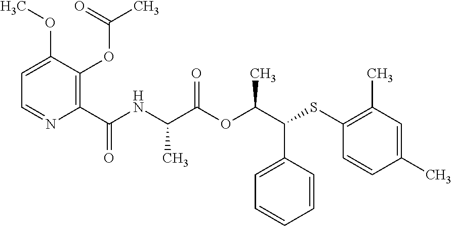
C1(C(=O)NC(C(OC(C(SC2=C(C)C=C(C)C=C2)C2=CC=CC=C2)C)=O)C)=C(OC(C)=O)C(OC)=CC=N1
